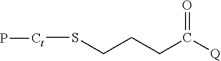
S(CCCC([Q])=O)[Ct]P
